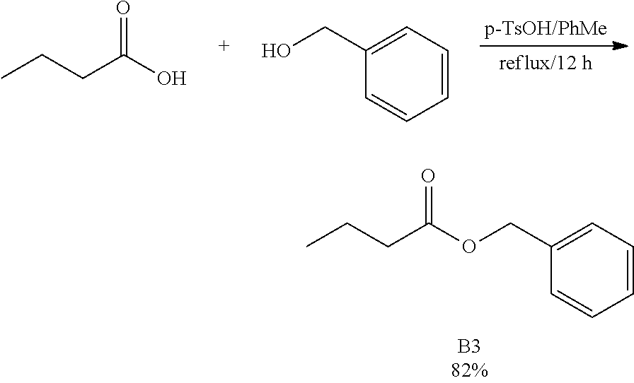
CCCC(O)=O.OCC1=CC=CC=C1.CCCC(OCC1=CC=CC=C1)=O
